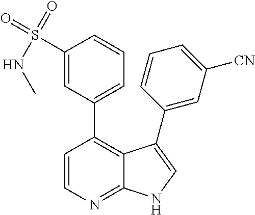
C1=CN=C2C(=C1C1=CC=CC(S(=O)(=O)NC)=C1)C(C1=CC([CN])=CC=C1)=CN2
